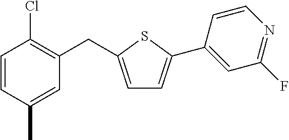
C1=CC(C)=CC(CC2=CC=C(C3=CC(F)=NC=C3)S2)=C1Cl
